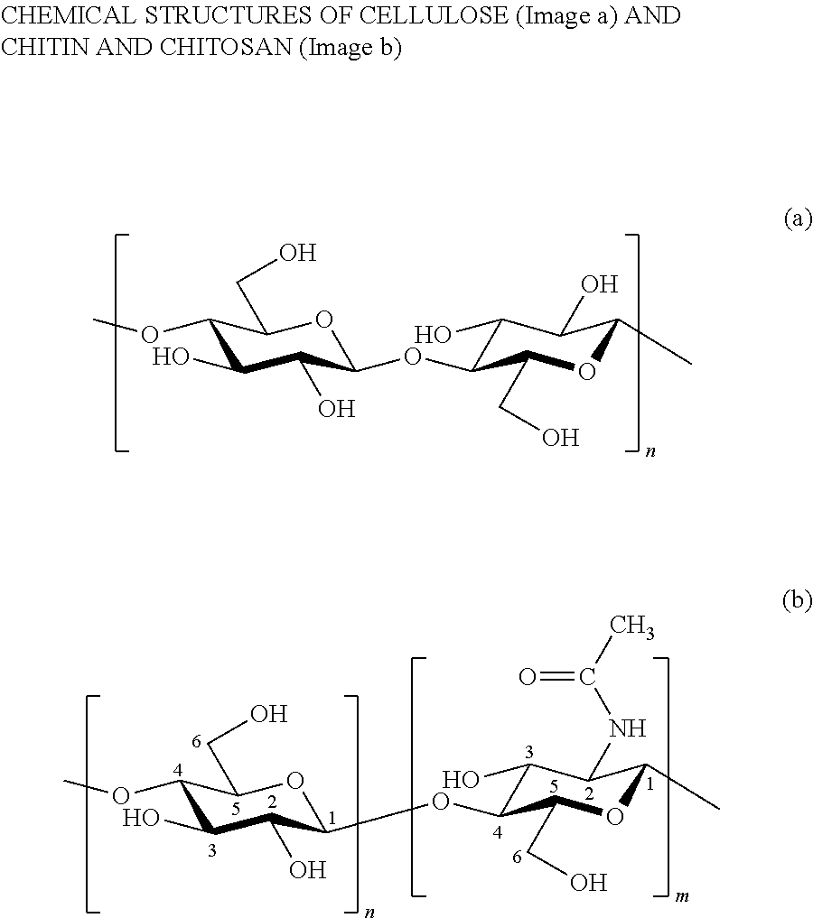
C1(OC)C(O)C(O)C(OC2C(O)C(O)C(C)OC2CO)OC1CO.C1(OC)C(O)C(O)C(OC2C(O)C(NC(C)=O)C(C)OC2CO)OC1CO
